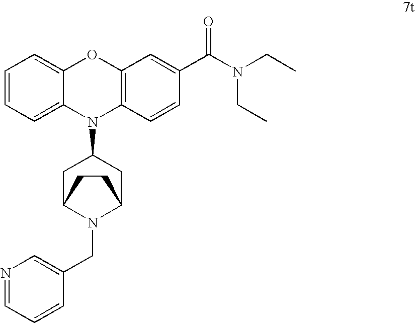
C1=CC=C2C(=C1)OC1=C(N2C2CC3N(CC4=CN=CC=C4)C(C2)CC3)C=CC(C(N(CC)CC)=O)=C1
